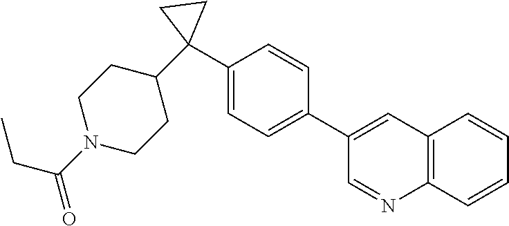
C1=C(C2(C3CCN(C(=O)CC)CC3)CC2)C=CC(C2=CC3=C(N=C2)C=CC=C3)=C1
